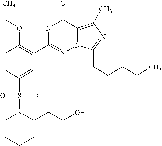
C1=CC(S(N2CCCCC2CCO)(=O)=O)=CC(C2=NN3C(=C(C)N=C3CCCCC)C(=O)N2)=C1OCC
